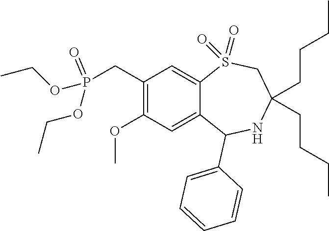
C1(CP(OCC)(OCC)=O)=C(OC)C=C2C(=C1)S(=O)(=O)CC(CCCC)(CCCC)NC2C1=CC=CC=C1
